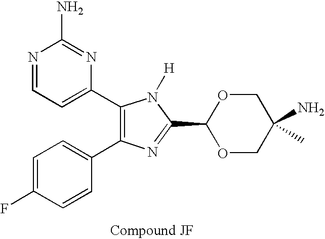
C1=C(F)C=CC(C2=C(C3=CC=NC(N)=N3)N([H])C(C3OCC(N)(C)CO3)=N2)=C1
